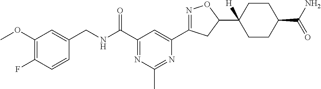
C1(OC)=C(F)C=CC(CNC(C2=NC(C)=NC(C3=NOC(C4([H])CCC(C(N)=O)CC4)C3)=C2)=O)=C1
